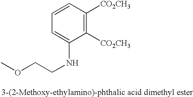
C1=CC=C(NCCOC)C([CO2CH3])=C1[CO2CH3]
